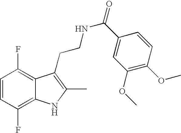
C1=CC(F)=C2C(=C1F)C(CCNC(=O)C1=CC(OC)=C(OC)C=C1)=C(C)N2
